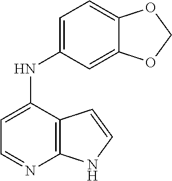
C1=C(NC2=CC=C3C(=C2)OCO3)C2=C(N=C1)NC=C2
